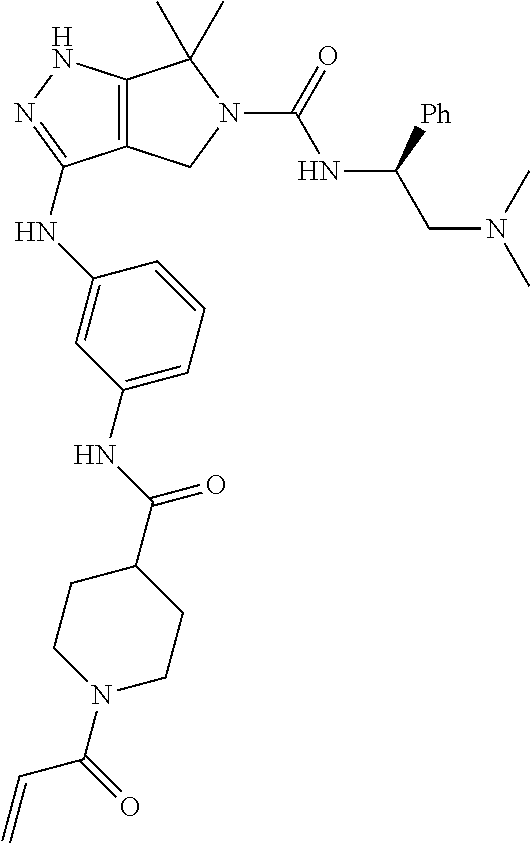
C12=C(NN=C1NC1=CC(NC(C3CCN(C(=O)C=C)CC3)=O)=CC=C1)C(C)(C)N(C(=O)NC(CN(C)C)[Ph])C2
